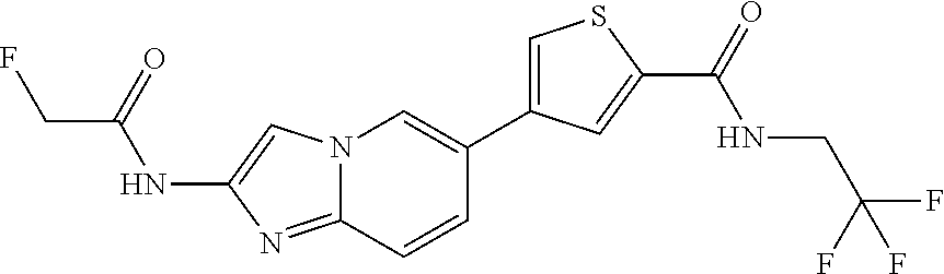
N12C(=NC(NC(CF)=O)=C1)C=CC(C1=CSC(C(=O)NCC(F)(F)F)=C1)=C2
